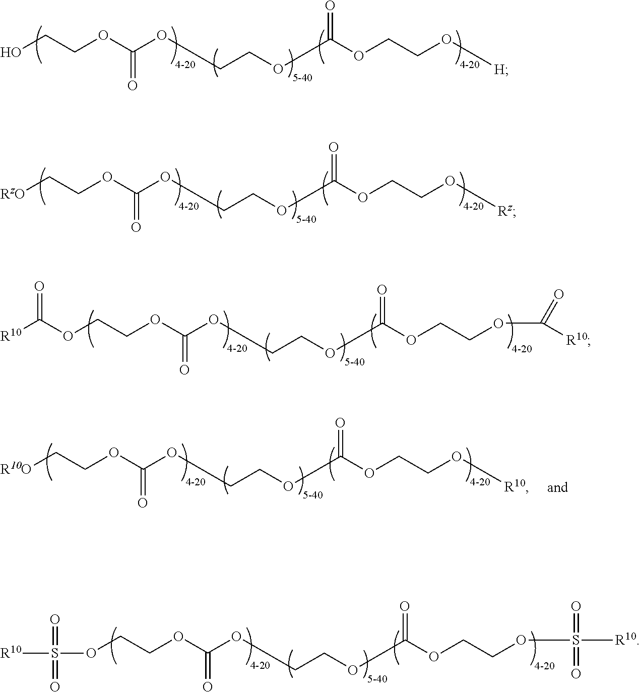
OCCOC(OCCOC(OCCO[H])=O)=O.[RzO]CCOC(OCCOC(OCCO[Rz])=O)=O.O(CCOC(OCCOC(OCCOC(=O)[R10])=O)=O)C([R10])=O.O(CCOC(OCCOC(OCCOS([R10])(=O)=O)=O)=O)S([R10])(=O)=O.[R10O]CCOC(OCCOC(OCCO[R10])=O)=O
